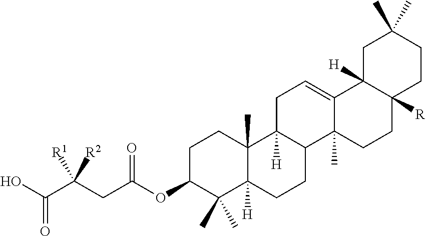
C(C(OC1C(C)(C)C2([H])C(C)(CC1)C1([H])C(CC2)C2(C)C(=CC1)C1([H])C([R])(CC2)CCC(C)(C)C1)=O)C(C(O)=O)([R2])[R1]
